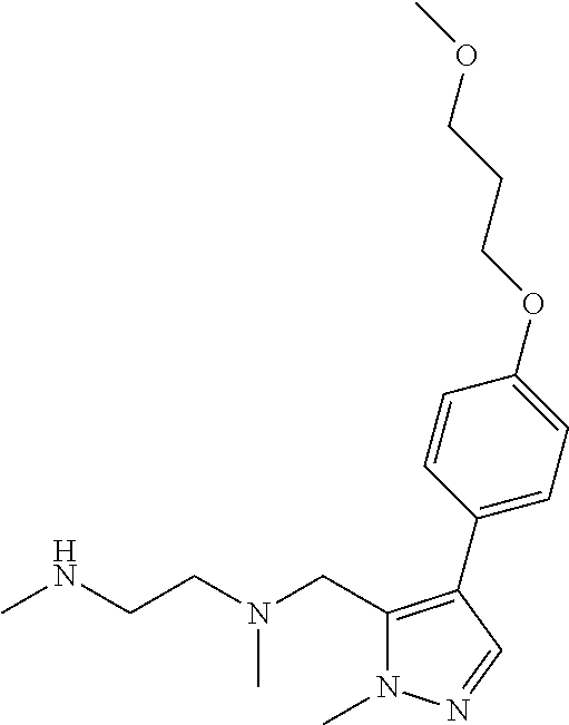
N1(C)C(CN(CCNC)C)=C(C2=CC=C(OCCCOC)C=C2)C=N1
